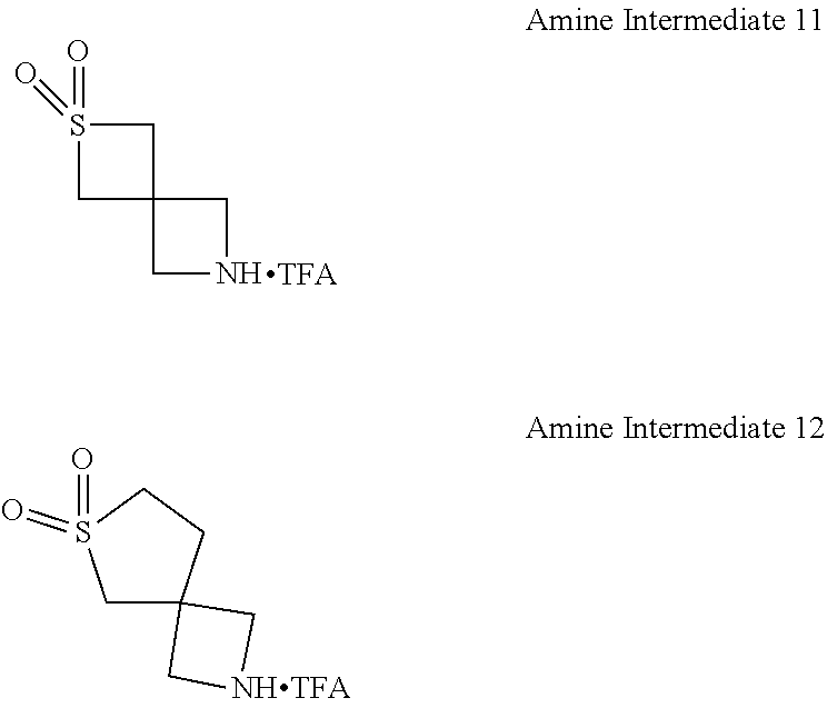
O=S1(=O)CC2(C1)CNC2.C1C2(CCS1(=O)=O)CNC2
